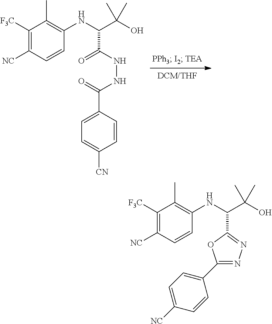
C1([F3C])=C([NC])C=CC(NC(C(O)(C)C)C(NNC(C2=CC=C([CN])C=C2)=O)=O)=C1C.C1([F3C])=C([NC])C=CC(NC(C(O)(C)C)C2=NN=C(C3=CC=C([NC])C=C3)O2)=C1C
